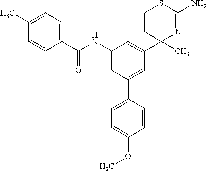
C1(C(NC2=CC(C3=CC=C(OC)C=C3)=CC(C3(C)N=C(N)SCC3)=C2)=O)=CC=C(C)C=C1
